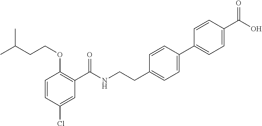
C1=CC(Cl)=CC(C(NCCC2=CC=C(C3=CC=C(C(O)=O)C=C3)C=C2)=O)=C1OCCC(C)C
